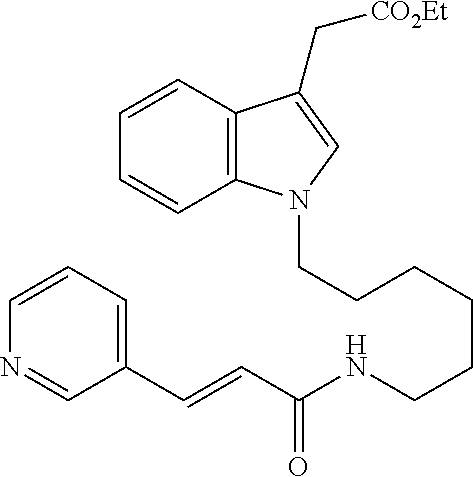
C(CCCCCNC(C=CC1=CC=CN=C1)=O)N1C2=C(C(C[CO2Et])=C1)C=CC=C2
